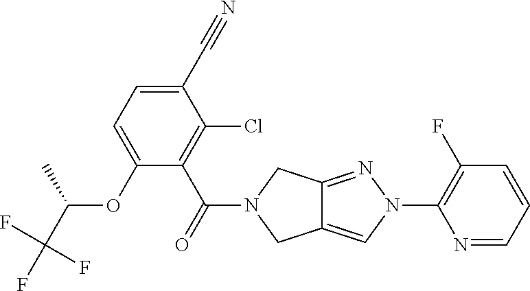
C1(C#N)=CC=C(OC(C)C(F)(F)F)C(C(N2CC3=CN(C4=C(F)C=CC=N4)N=C3C2)=O)=C1Cl
